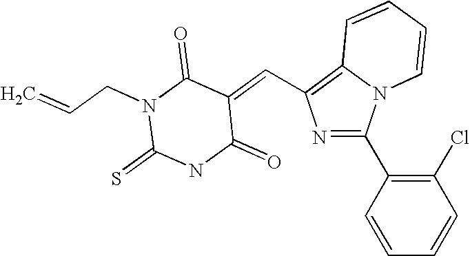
C12=C(C=C3C(=O)N(CC=C)C(=S)NC3=O)N=C(C3=C(Cl)C=CC=C3)N1C=CC=C2
